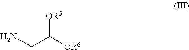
C(C([OR6])[OR5])N
